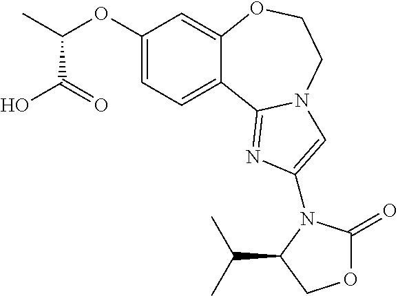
C1(OC(C)C(=O)O)=CC=C2C(=C1)OCCN1C2=NC(N2C(=O)OCC2C(C)C)=C1
